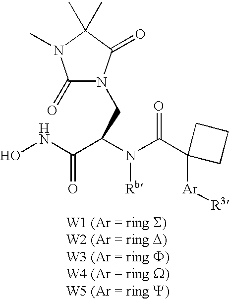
ONC(=O)C(CN1C(=O)N(C)C(C)(C)C1=O)N([Rb])C(=O)C1([Ar][R3])CCC1
